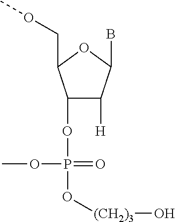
C1(OP(O[(CH2)3]O)(=O)OC)C([H])C(B)OC1COC
